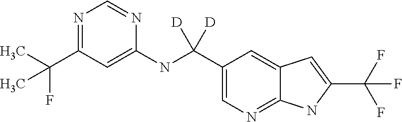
C1(NC(C2=CN=C3C(=C2)C=C(C(F)(F)F)N3)([D])[D])=CC(C(F)(C)C)=NC=N1
